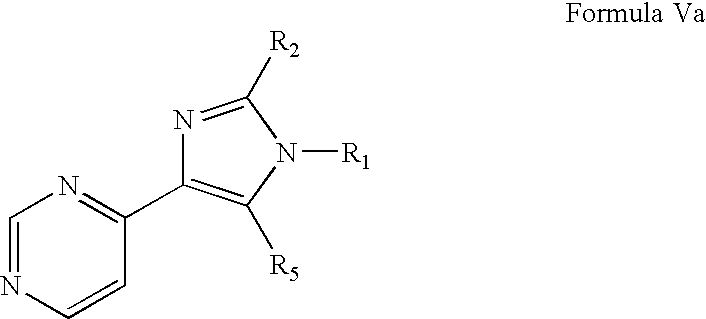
C1=NC=CC(C2=C([R5])N([R1])C([R2])=N2)=N1
